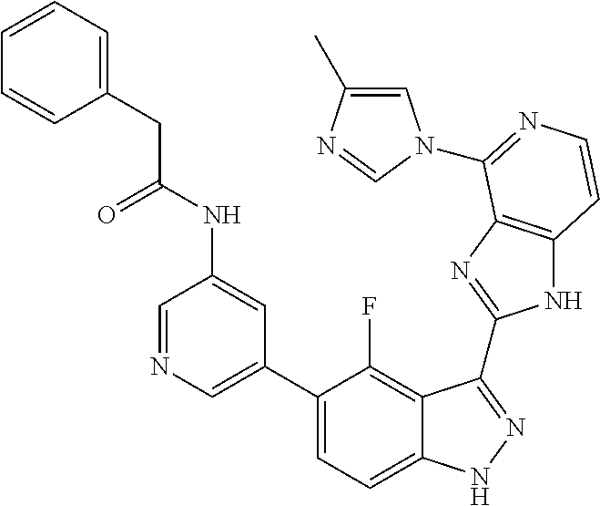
C1=C(C2=CC=C3C(=C2F)C(C2=NC4=C(N2)C=CN=C4N2C=C(C)N=C2)=NN3)C=C(NC(CC2=CC=CC=C2)=O)C=N1
